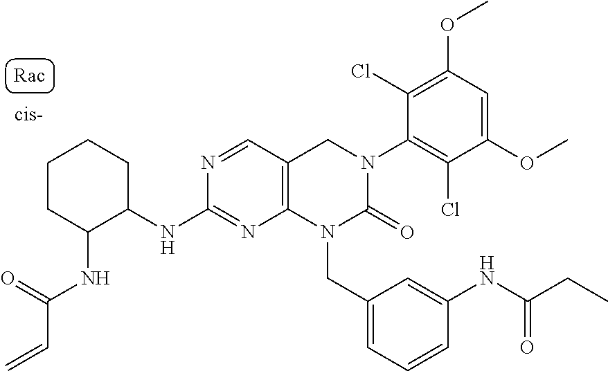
C1(NC2C(NC(C=C)=O)CCCC2)=NC2=C(C=N1)CN(C1=C(Cl)C(OC)=CC(OC)=C1Cl)C(=O)N2CC1=CC=CC(NC(CC)=O)=C1
